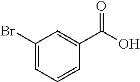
C1(Br)=CC=CC(C(O)=O)=C1
